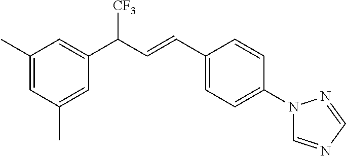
C1=C(C)C=C(C)C=C1C(C=CC1=CC=C(N2C=NC=N2)C=C1)[CF3]
